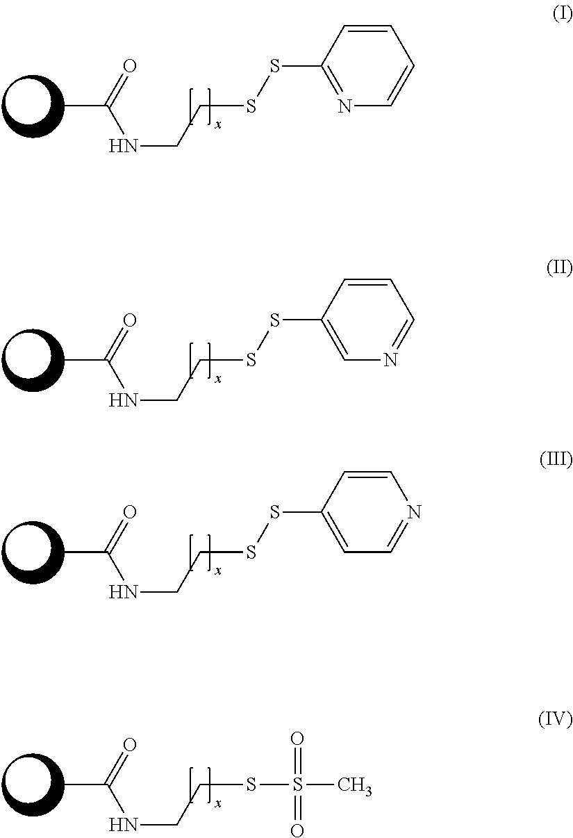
CC(=O)NCCSSC1=NC=CC=C1.CC(=O)NCCSSC1=CN=CC=C1.CC(=O)NCCSSC1=CC=NC=C1.CC(=O)NCCSS(C)(=O)=O
